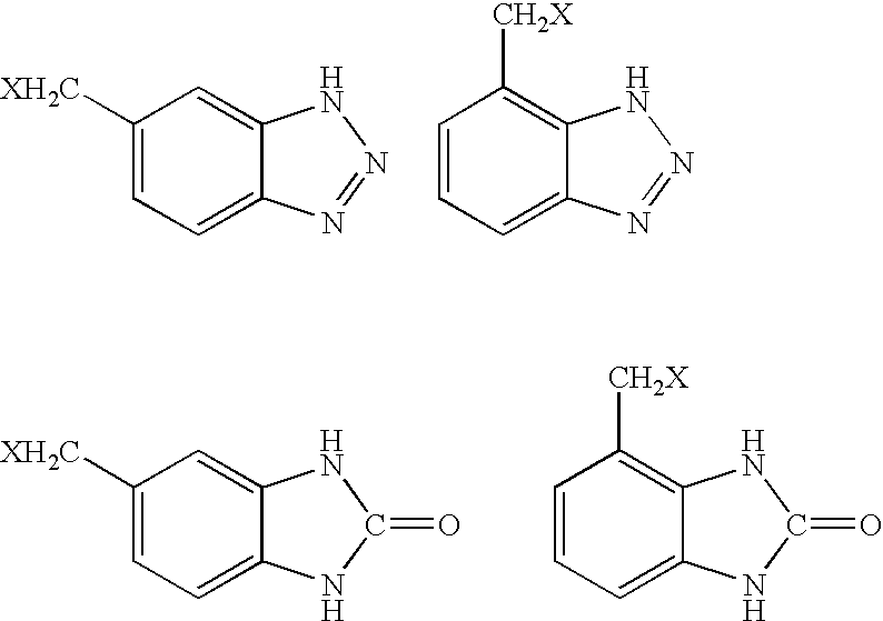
C1([XH2C])=CC=C2C(=C1)NN=N2.C1=CC=C2C(=C1[CH2X])NN=N2.C1([XH2C])=CC=C2C(=C1)NC(=O)N2.C1=CC=C2C(=C1[CH2X])NC(=O)N2
